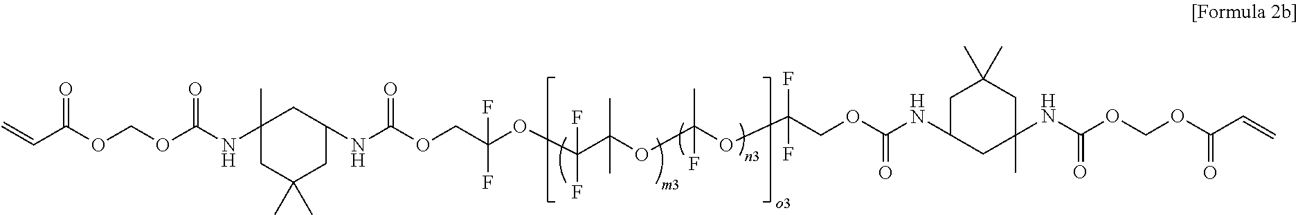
C=CC(OCOC(NC1(C)CC(C)(C)CC(NC(OCC(OC(C(OC(OC(COC(NC2CC(C)(C)CC(C)(NC(OCOC(C=C)=O)=O)C2)=O)(F)F)(C)F)(C)C)(F)F)(F)F)=O)C1)=O)=O
